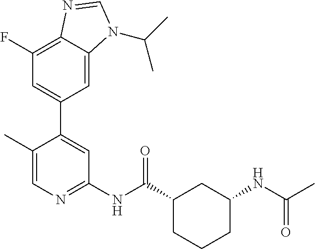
C1(NC(C2CCCC(NC(C)=O)C2)=O)=NC=C(C)C(C2=CC(F)=C3C(=C2)N(C(C)C)C=N3)=C1
